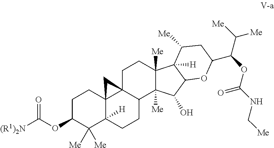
C1C(OC([(R1)2N])=O)C([Me])([Me])C2([H])C3(C1)C1(C(CC2)C2([Me])C([Me])(CC1)C1([H])C(C2O)OC(C(OC(NC[Me])=O)C([Me])[Me])CC1[Me])C3
